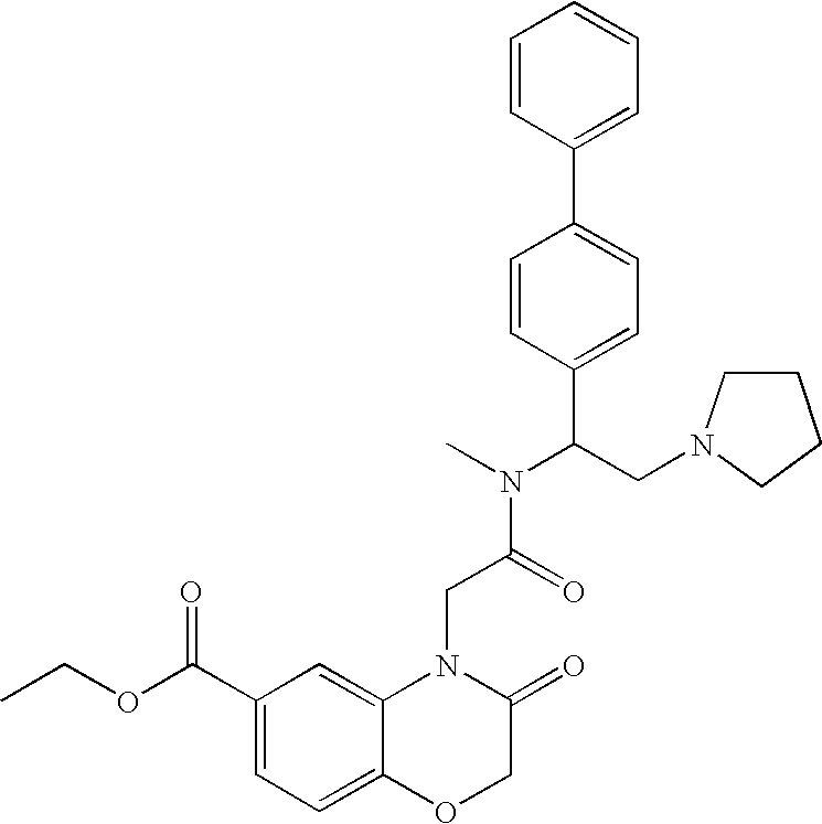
N1(CC(=O)N(C)C(CN2CCCC2)C2=CC=C(C3=CC=CC=C3)C=C2)C2=CC(C(OCC)=O)=CC=C2OCC1=O
